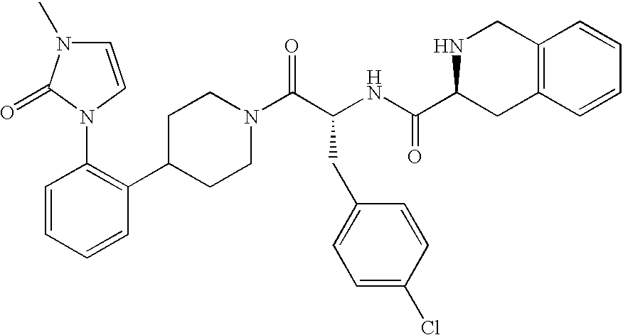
C1=CC=CC(C2CCN(C(C(CC3=CC=C(Cl)C=C3)NC(=O)C3CC4=C(CN3)C=CC=C4)=O)CC2)=C1N1C(=O)N(C)C=C1
